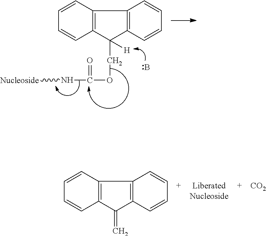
C12=C(C(=C)C3=C1C=CC=C3)C=CC=C2.[CO2].C12=C(C(COC(N[Nucleoside])=O)([H])C3=C1C=CC=C3)C=CC=C2.B
